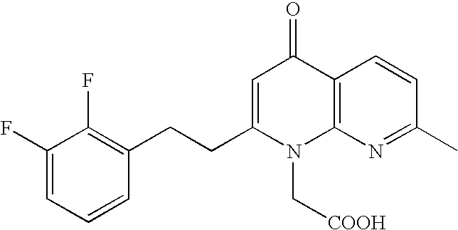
C1(F)=CC=CC(CCC2=CC(=O)C3=C(N2C[COOH])N=C(C)C=C3)=C1F
